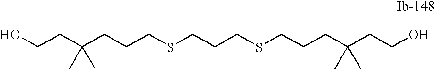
C(CCSCCCSCCCC(CCO)(C)C)C(CCO)(C)C
